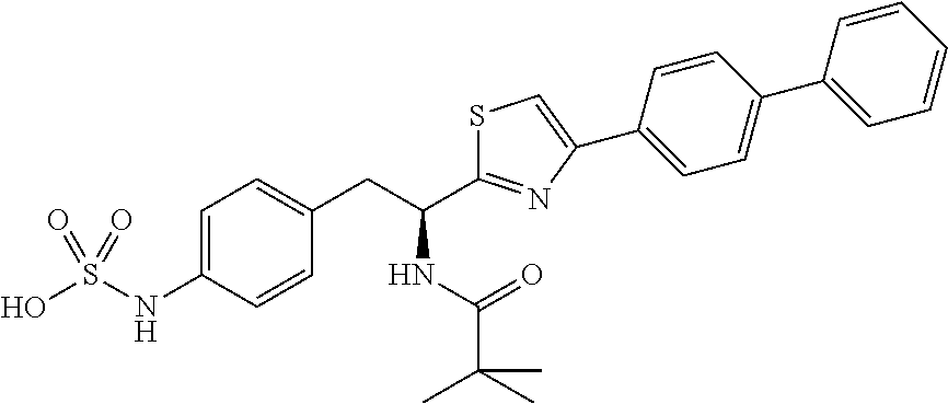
C1=C(NS(O)(=O)=O)C=CC(CC(C2=NC(C3=CC=C(C4=CC=CC=C4)C=C3)=CS2)NC(=O)C(C)(C)C)=C1
